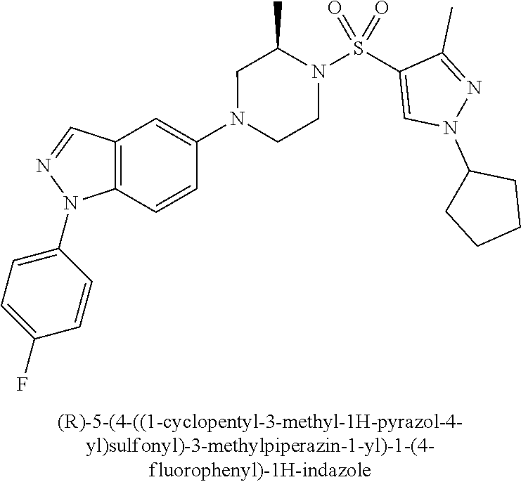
N1(C2=CC3=C(C=C2)N(C2=CC=C(F)C=C2)N=C3)CCN(S(C2=CN(C3CCCC3)N=C2C)(=O)=O)C(C)C1
